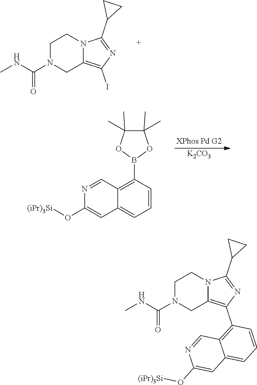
C1N(C(NC)=O)CC2=C(I)N=C(C3CC3)N2C1.[K2CO3].C12=C(B3OC(C)(C)C(C)(C)O3)C=CC=C1C=C(O[(iPr)3Si])N=C2.C1N(C(NC)=O)CC2=C(C3=C4C(=CC=C3)C=C(O[(iPr)3Si])N=C4)N=C(C3CC3)N2C1
